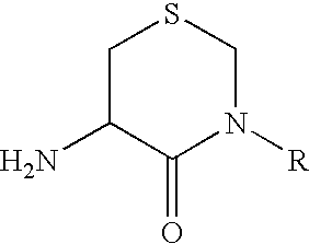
C1C(N)C(=O)N([R])CS1
